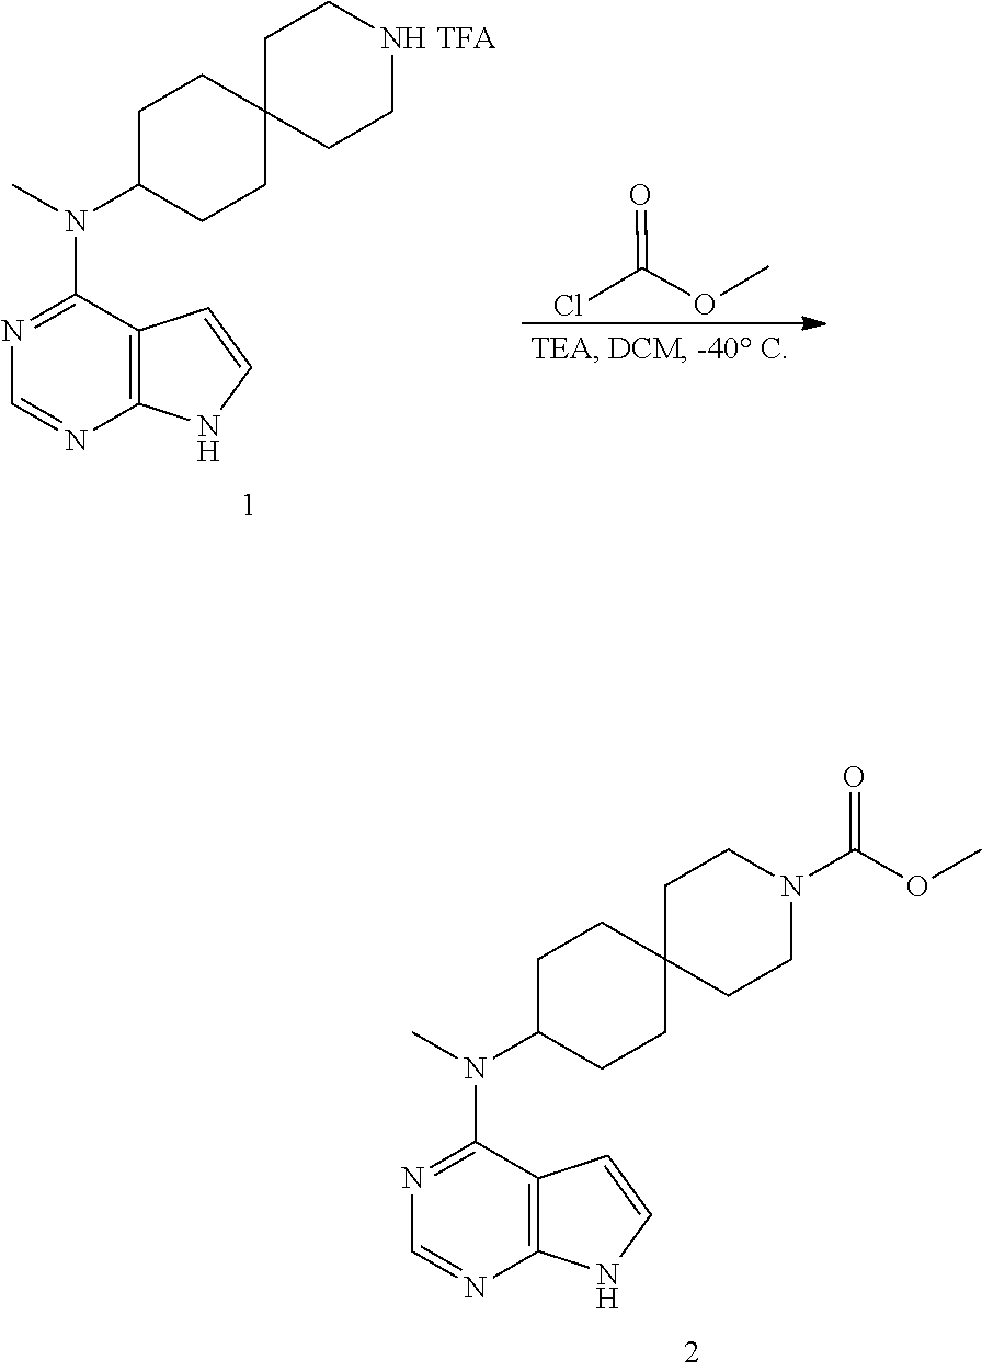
C1C2(CCNC1)CCC(N(C)C1=NC=NC3=C1C=CN3)CC2.[TFA].ClC(OC)=O.C1C2(CCN(C(OC)=O)C1)CCC(N(C)C1=NC=NC3=C1C=CN3)CC2
